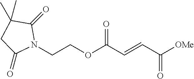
C(COC(C=CC([OMe])=O)=O)N1C(=O)C(C)(C)CC1=O
